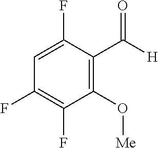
C1(O[Me])=C(C([H])=O)C(F)=CC(F)=C1F
